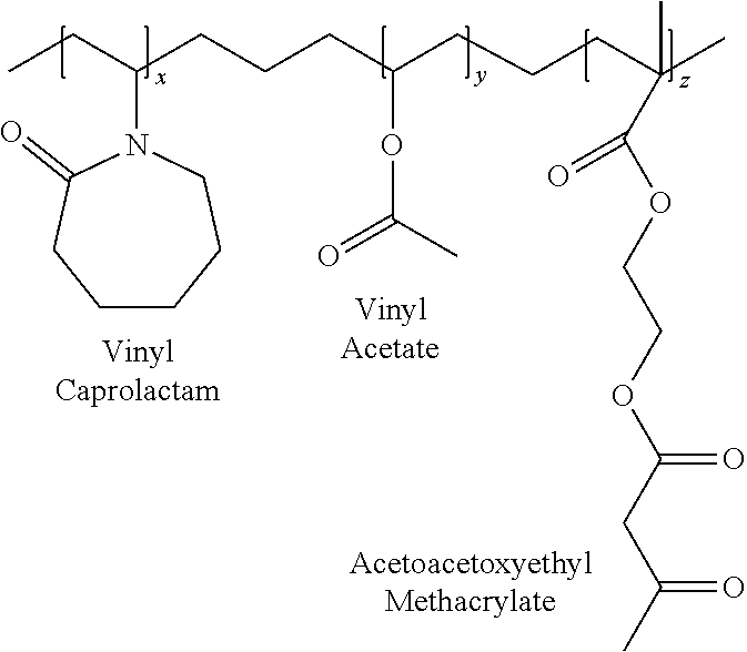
CCC(CCCC(CCCC(C)(C(OCCOC(CC(C)=O)=O)=O)C)OC(=O)C)N1C(=O)CCCCC1
